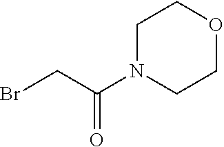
BrCC(N1CCOCC1)=O
